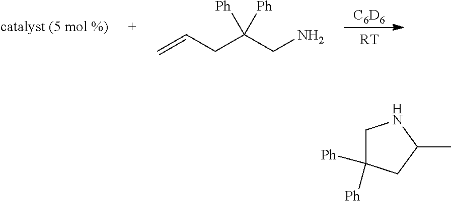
[C6D6].[RT].C=CCC(CN)([Ph])[Ph].C1C([Ph])([Ph])CC(C)N1
